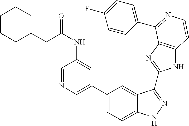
C1(C2=CN=CC(NC(CC3CCCCC3)=O)=C2)=CC=C2C(=C1)C(C1=NC3=C(N1)C=CN=C3C1=CC=C(F)C=C1)=NN2
